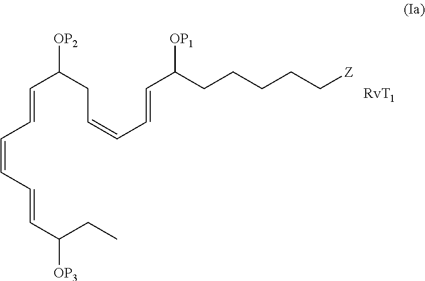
CCC([OP3])C=CC=CC=CC([OP2])CC=CC=CC([OP1])CCCCC[Z]
